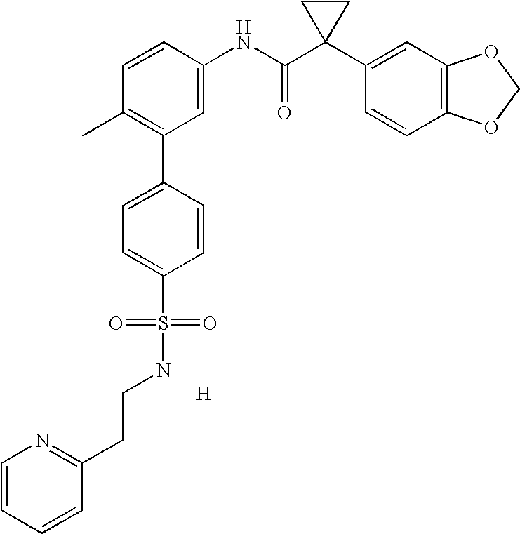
C1=CC(NC(C2(C3=CC4=C(C=C3)OCO4)CC2)=O)=CC(C2=CC=C(S(=O)(=O)NCCC3=NC=CC=C3)C=C2)=C1C.[H]
